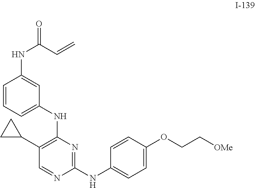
C1=CC=C(NC2=C(C3CC3)C=NC(NC3=CC=C(OCC[OMe])C=C3)=N2)C=C1NC(=O)C=C
